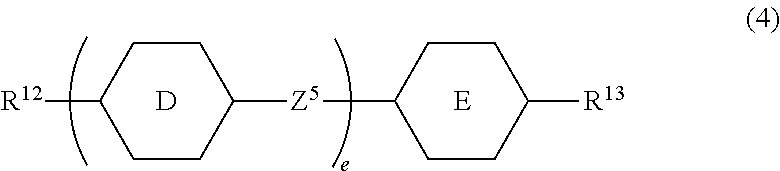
C1CC([R12])CCC1[Z5]C1CCC([R13])CC1.[D].[E]
